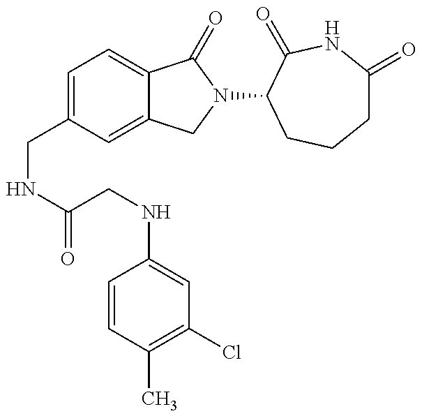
C(NC(=O)CNC1=CC(Cl)=C(C)C=C1)C1=CC=C2C(=C1)CN(C1C(=O)NC(=O)CCC1)C2=O
